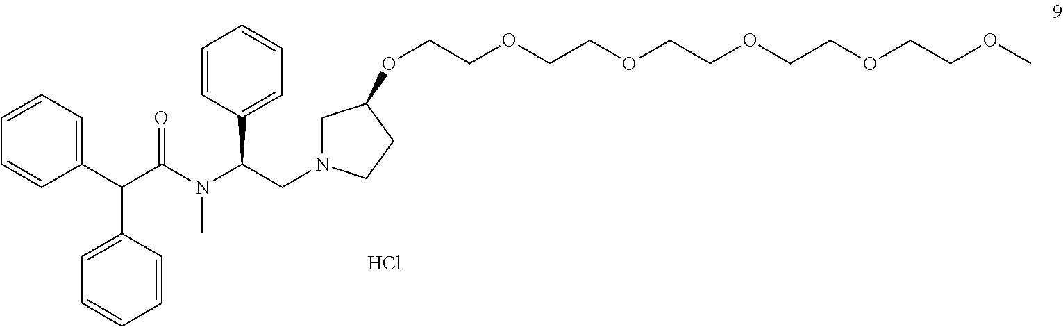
C1=CC=C(C(C(N(C)C(CN2CC(OCCOCCOCCOCCOCCOC)CC2)C2=CC=CC=C2)=O)C2=CC=CC=C2)C=C1.Cl
